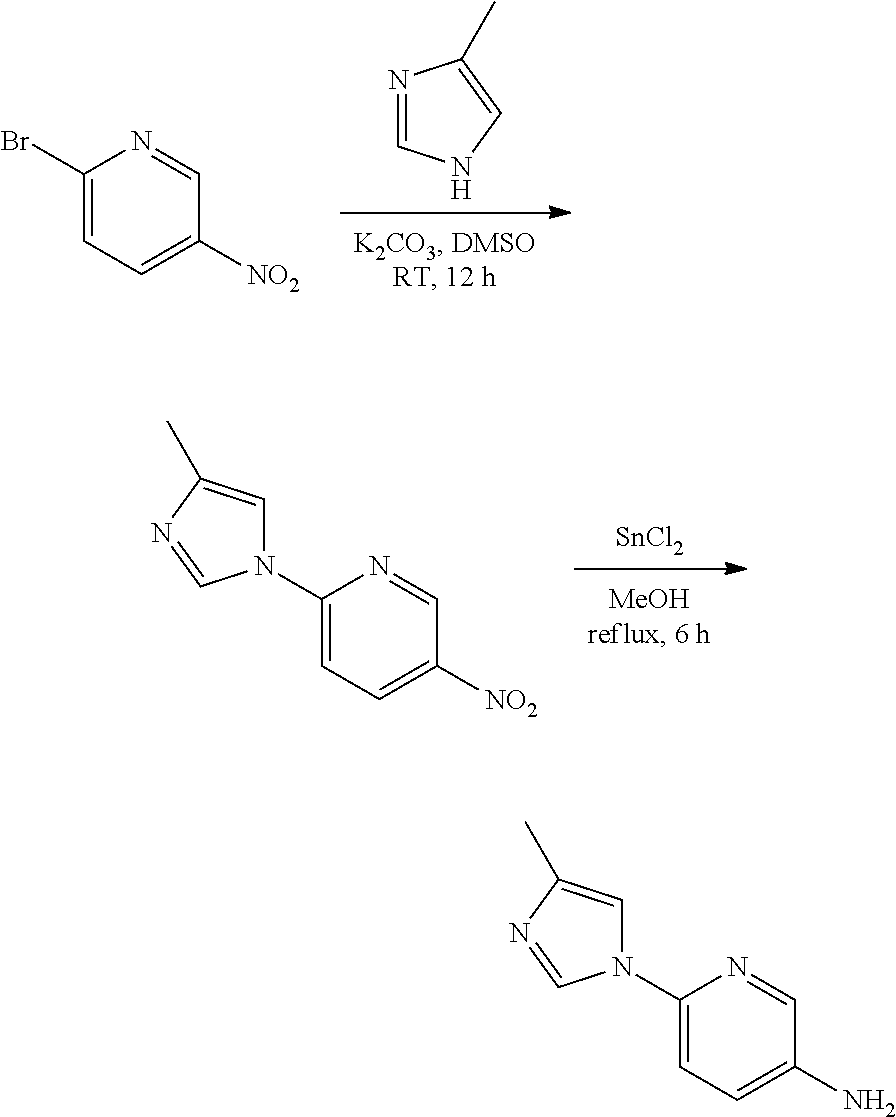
N1=CNC=C1C.C1(Br)=CC=C([NO2])C=N1.[SnCl2].C1(N2C=C(C)N=C2)=CC=C([NO2])C=N1.C1(N2C=C(C)N=C2)=CC=C(N)C=N1
